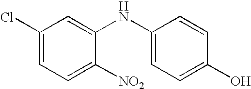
C1(Cl)=CC=C([NO2])C(NC2=CC=C(O)C=C2)=C1
